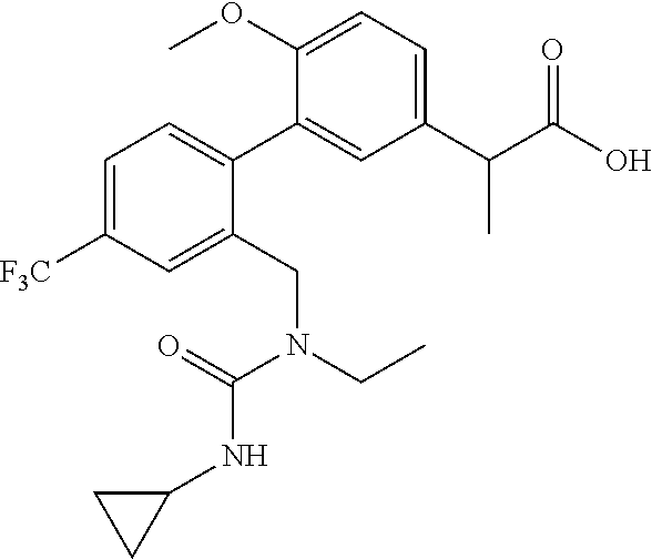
C1=C([F3C])C=C(CN(CC)C(=O)NC2CC2)C(C2=CC(C(C(O)=O)C)=CC=C2OC)=C1
